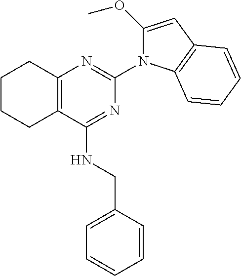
C12=C(C(NCC3=CC=CC=C3)=NC(N3C(OC)=CC4=C3C=CC=C4)=N1)CCCC2
